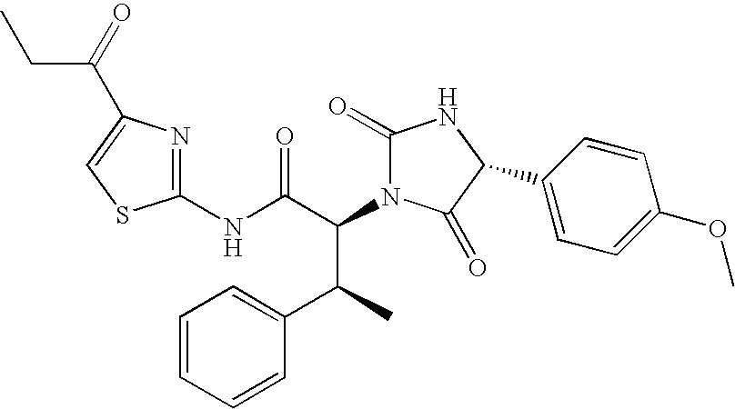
C1(NC(C(C(C2=CC=CC=C2)C)N2C(=O)NC(C3=CC=C(OC)C=C3)C2=O)=O)=NC(C(CC)=O)=CS1
